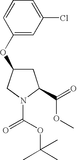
C1C(C(OC)=O)N(C(=O)OC(C)(C)C)CC1OC1=CC(Cl)=CC=C1
